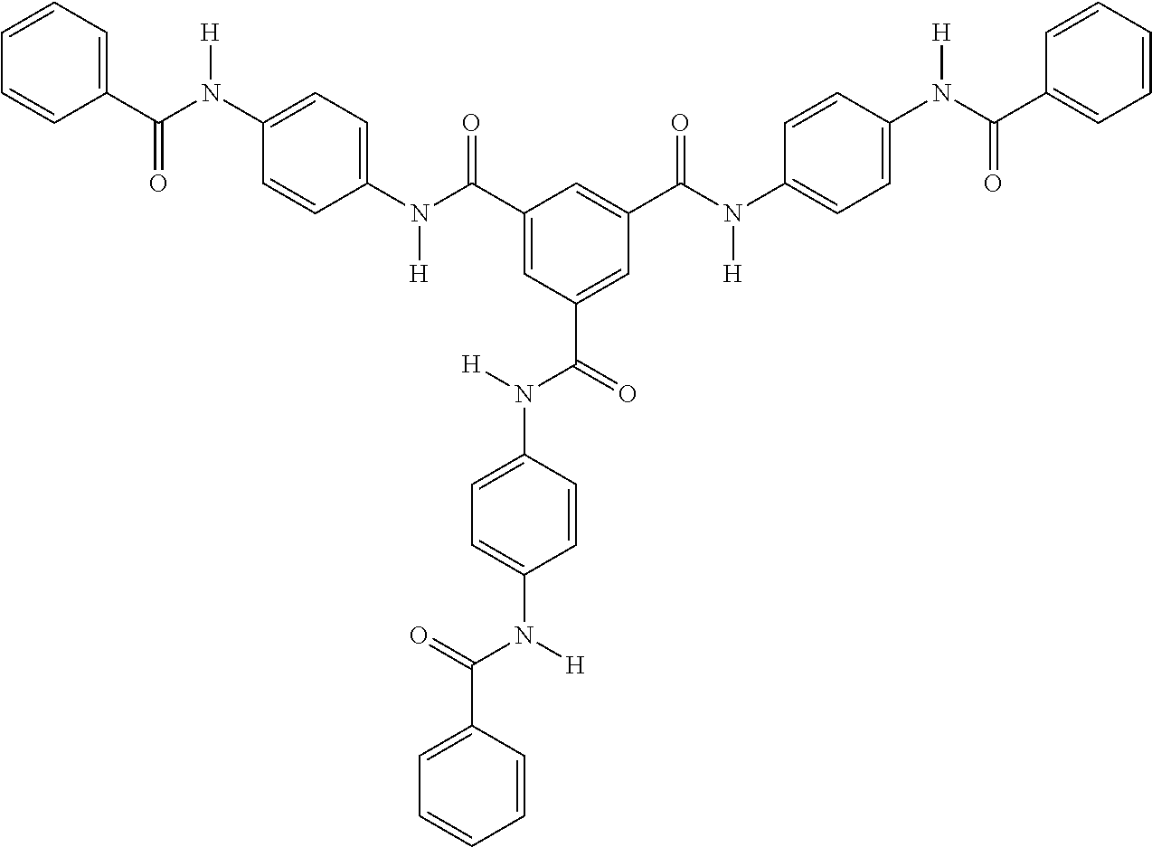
C1=CC=CC(C(N(C2=CC=C(N(C(C3=CC(C(=O)N([H])C4=CC=C(N([H])C(=O)C5=CC=CC=C5)C=C4)=CC(C(N(C4=CC=C(N(C(C5=CC=CC=C5)=O)[H])C=C4)[H])=O)=C3)=O)[H])C=C2)[H])=O)=C1
